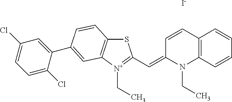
C12=C(C=CC=C1)N(CC)C(=CC1=[N+](CC)C3=C(S1)C=CC(C1=CC(Cl)=CC=C1Cl)=C3)C=C2.[I-]
